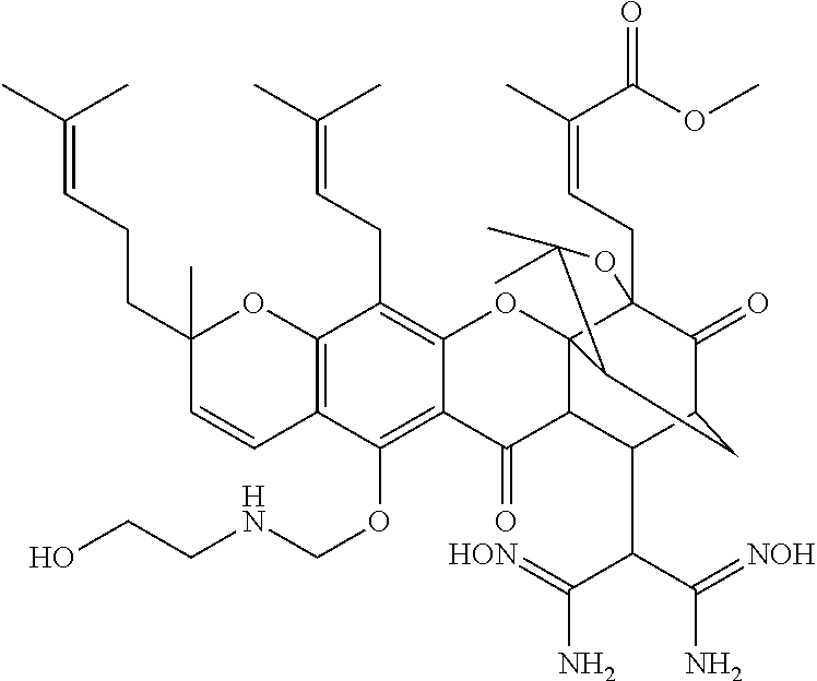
C12=C(C=CC(CCC=C(C)C)(C)O1)C(OCNCCO)=C1C(=C2CC=C(C)C)OC23C4(CC=C(C)C(OC)=O)C(=O)C(C(C(C(N)=[HON])C(N)=[NOH])C2C1=O)CC3C(C)(C)O4
